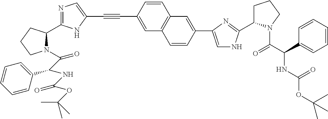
C1=CC(C#CC2=CN=C(C3N(C(C(NC(OC(C)(C)C)=O)C4=CC=CC=C4)=O)CCC3)N2)=CC2=C1C=C(C1=CNC(C3CCCN3C(C(NC(OC(C)(C)C)=O)C3=CC=CC=C3)=O)=N1)C=C2
